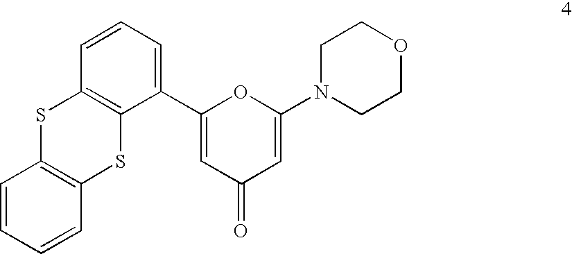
C1=CC=CC2=C1SC1=C(S2)C(C2=CC(=O)C=C(N3CCOCC3)O2)=CC=C1
